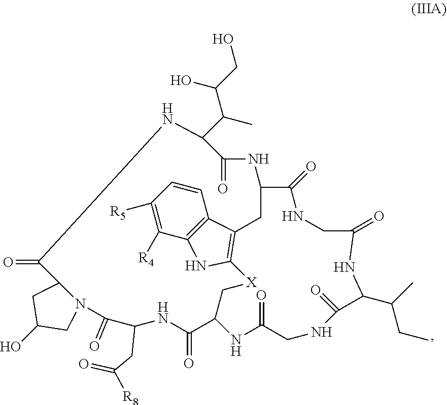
OC1CN2C(C1)C(=O)NC(C(C)C(CO)O)C(=O)NC1CC3=C([X]CC(C(=O)NC(CC(=O)[R8])C2=O)NC(=O)CNC(=O)C(C(CC)C)NC(=O)CNC1=O)NC1=C3C=CC([R5])=C1[R4]
